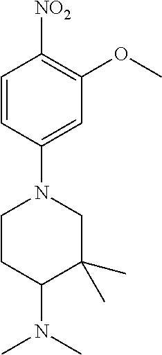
C1=CC(N2CCC(N(C)C)C(C)(C)C2)=CC(OC)=C1[NO2]
